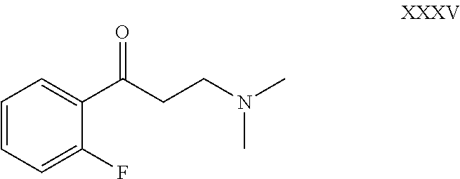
C1=CC=C(F)C(C(=O)CCN(C)C)=C1
